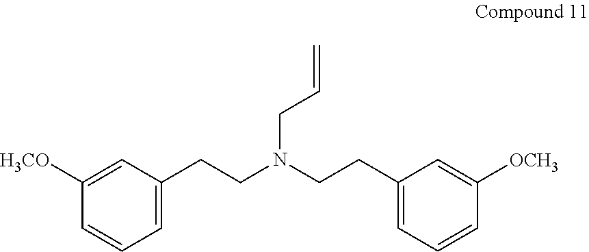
C1([H3CO])=CC(CCN(CCC2=CC=CC([OCH3])=C2)CC=C)=CC=C1
